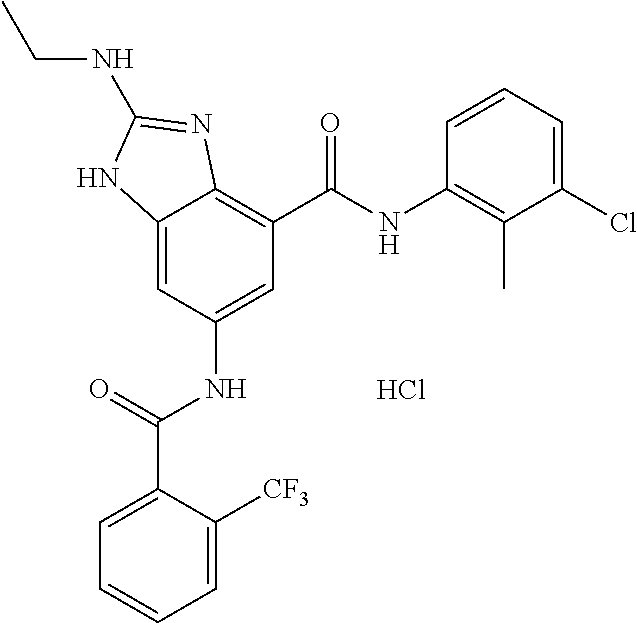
Cl.C12=CC(NC(C3=CC=CC=C3[CF3])=O)=CC(C(NC3=C(C)C(Cl)=CC=C3)=O)=C1N=C(NCC)N2
